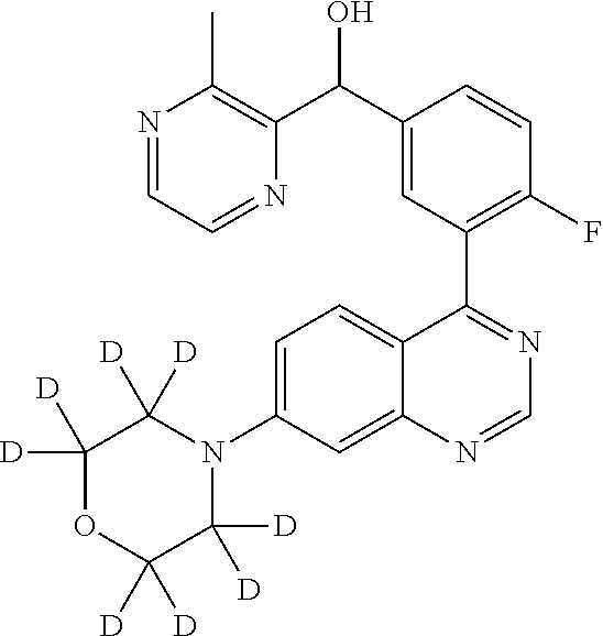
C1=C(N2C([D])([D])C([D])([D])OC([D])([D])C2([D])[D])C=C2C(=C1)C(C1=C(F)C=CC(C(C3=C(C)N=CC=N3)O)=C1)=NC=N2
